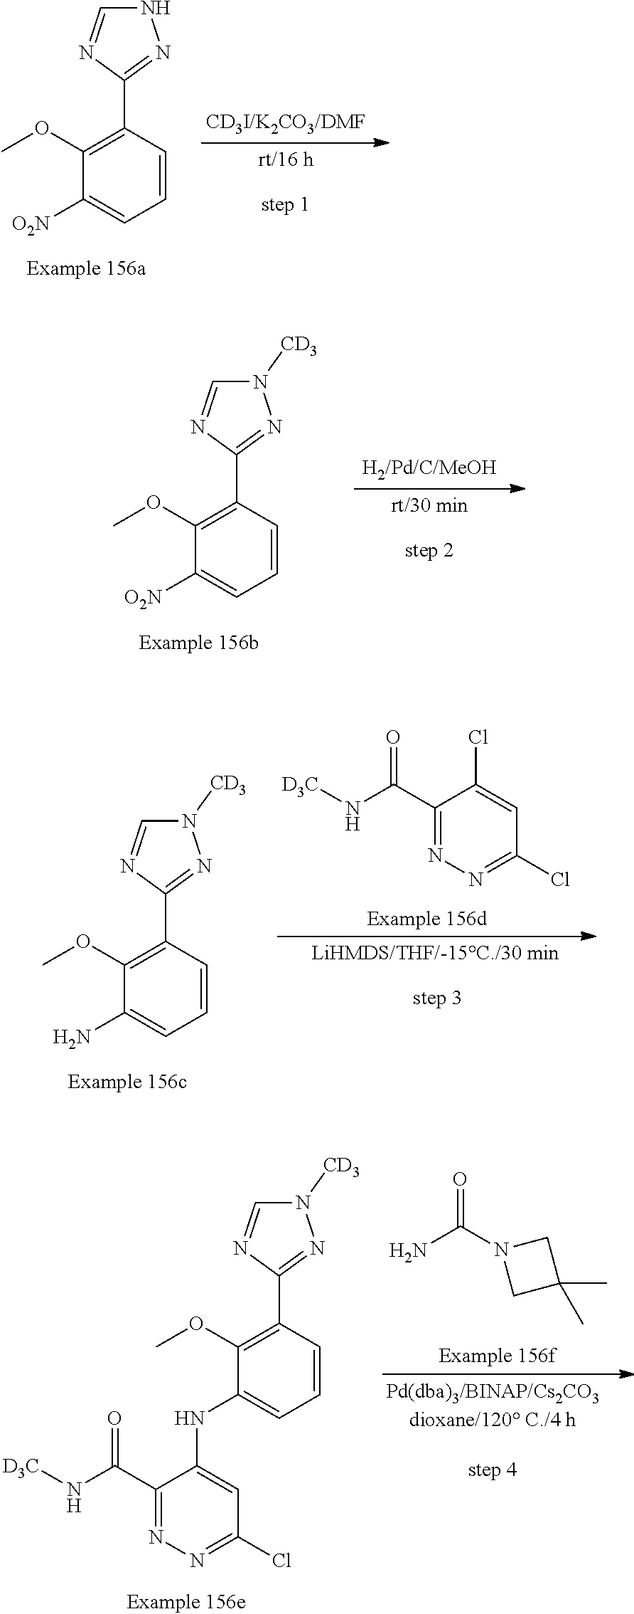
C1(OC)=C(C2=NNC=N2)C=CC=C1[O2N].C1(OC)=C(C2=NN([CD3])C=N2)C=CC=C1[O2N].C1(OC)=C(C2=NN([CD3])C=N2)C=CC=C1N.C1(C(N[D3C])=O)=NN=C(Cl)C=C1Cl.C1(OC)=C(C2=NN([CD3])C=N2)C=CC=C1NC1=CC(Cl)=NN=C1C(N[D3C])=O.O=C(N1CC(C)(C)C1)N
